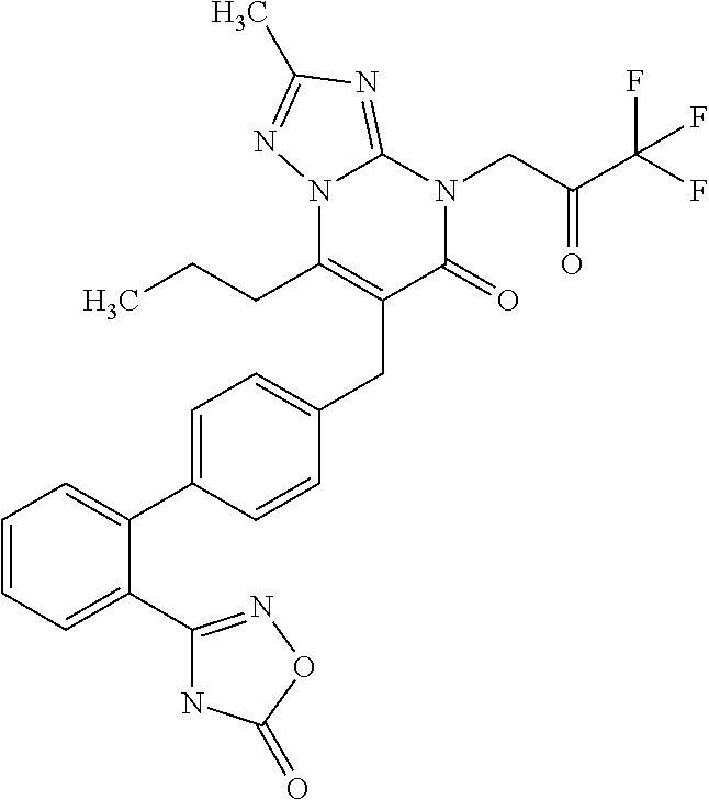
C1=CC=C(C2=NOC(=O)N2)C(C2=CC=C(CC3=C(CCC)N4C(=NC(C)=N4)N(CC(C(F)(F)F)=O)C3=O)C=C2)=C1
